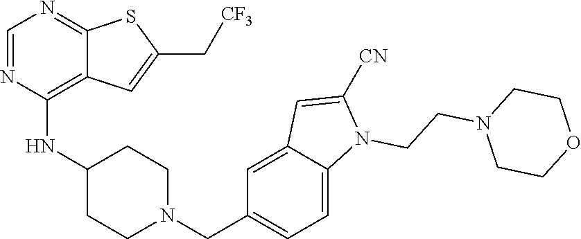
C1=NC(NC2CCN(CC3=CC=C4C(=C3)C=C([CN])N4CCN3CCOCC3)CC2)=C2C(=N1)SC(C[CF3])=C2
